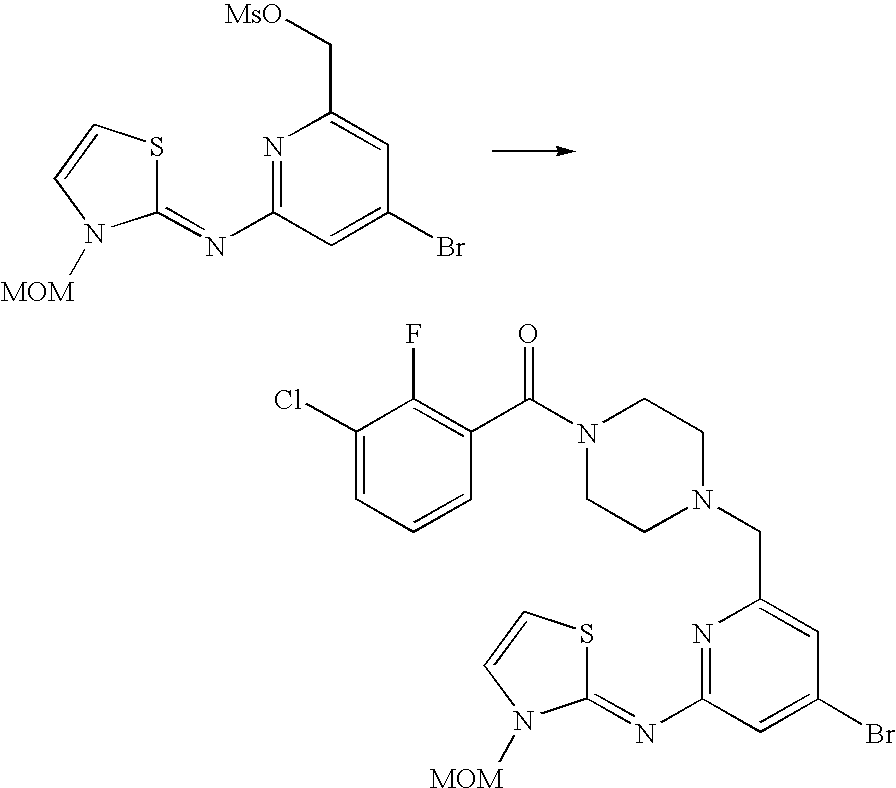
N1=C(N=C2SC=CN2[MOM])C=C(Br)C=C1C[MsO].N1=C(N=C2SC=CN2[MOM])C=C(Br)C=C1CN1CCN(C(C2=C(F)C(Cl)=CC=C2)=O)CC1
